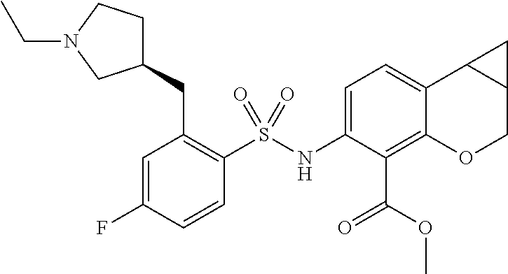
C1(NS(C2=C(CC3CCN(CC)C3)C=C(F)C=C2)(=O)=O)=CC=C2C(=C1C(=O)OC)OCC1C2C1
